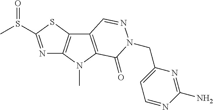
N1=C(S(C)=O)SC2=C1N(C)C1=C2C=NN(CC2=CC=NC(N)=N2)C1=O
